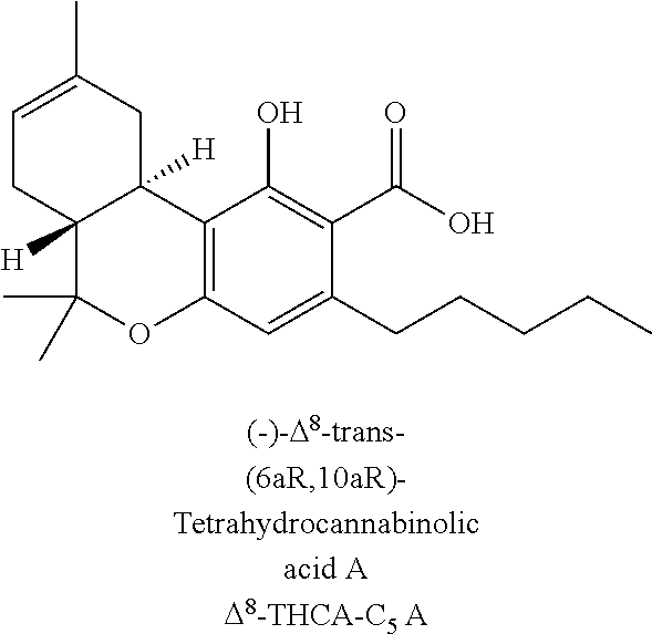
C1=C(C)CC2([H])C([H])(C1)C(C)(C)OC1=C2C(O)=C(C(O)=O)C(CCCCC)=C1
